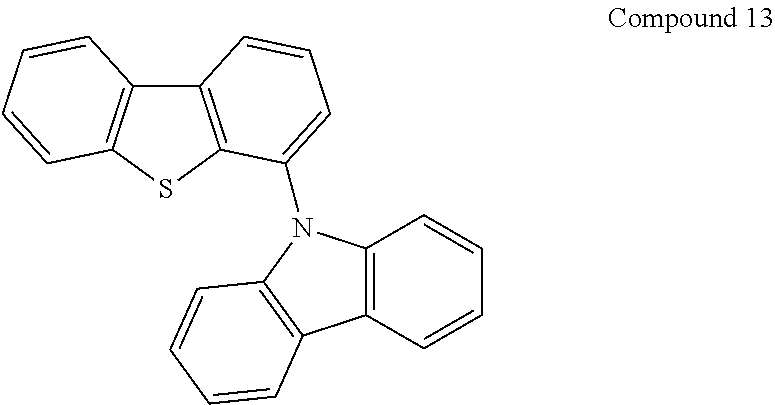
C12=C(SC3=C1C=CC=C3)C(N1C3=C(C4=C1C=CC=C4)C=CC=C3)=CC=C2
